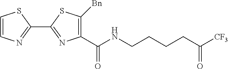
C1=CN=C(C2=NC(C(NCCCCC([CF3])=O)=O)=C([Bn])S2)S1
